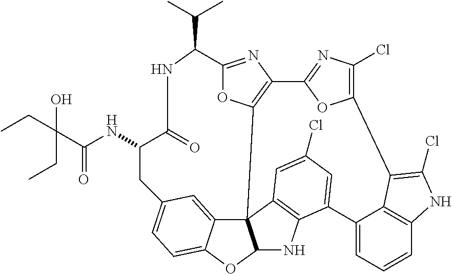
OC(C(=O)NC1C(=O)NC(C(C)C)C2=NC3=C(C45C6=CC(=CC=C6OC4NC4=C5C=C(Cl)C=C4C4=CC=CC5=C4C(=C(Cl)N5)C4=C(Cl)N=C3O4)C1)O2)(CC)CC
